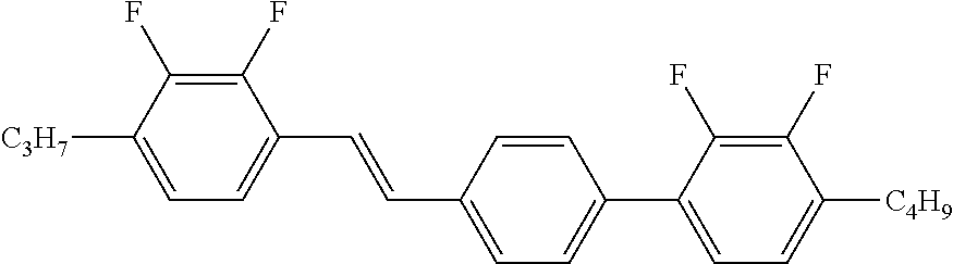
C1(F)=C(F)C([C3H7])=CC=C1C=CC1=CC=C(C2=CC=C([C4H9])C(F)=C2F)C=C1
